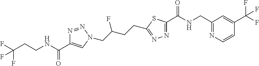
N1=NN(CC(CCC2=NN=C(C(NCC3=NC=CC(C(F)(F)F)=C3)=O)S2)F)C=C1C(NCCC(F)(F)F)=O
